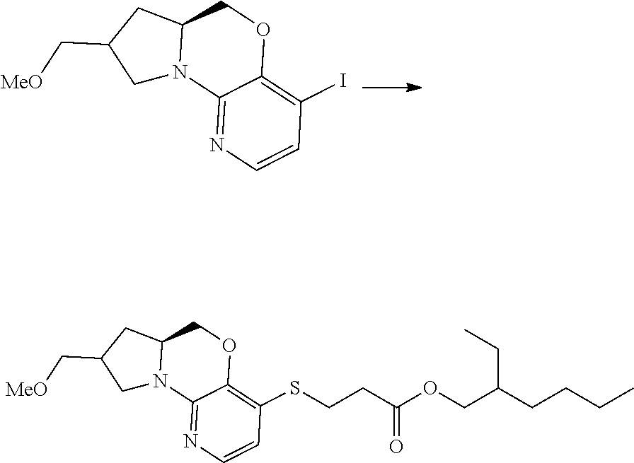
C12=NC=CC(I)=C1OCC1N2CC(C[MeO])C1.C12=NC=CC(SCCC(OCC(CCCC)CC)=O)=C1OCC1N2CC(C[MeO])C1
